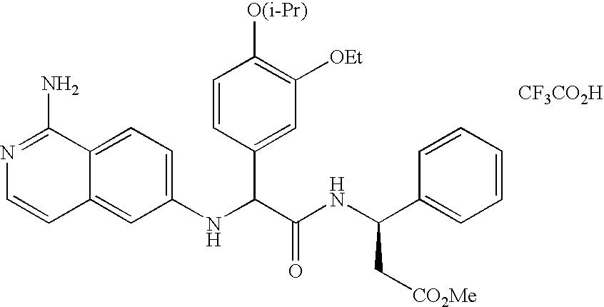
N1=C(N)C2=CC=C(NC(C3=CC([OEt])=C([O(i-Pr)])C=C3)C(=O)NC(C[CO2Me])C3=CC=CC=C3)C=C2C=C1.[CF3CO2H]
